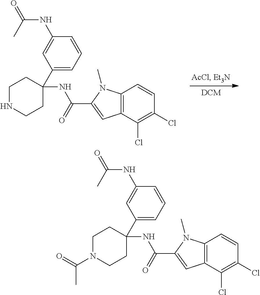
C1CN(C(C)=O)CCC1(C1=CC=CC(NC(C)=O)=C1)NC(C1=CC2=C(N1C)C=CC(Cl)=C2Cl)=O.C1CNCCC1(C1=CC=CC(NC(C)=O)=C1)NC(C1=CC2=C(N1C)C=CC(Cl)=C2Cl)=O
